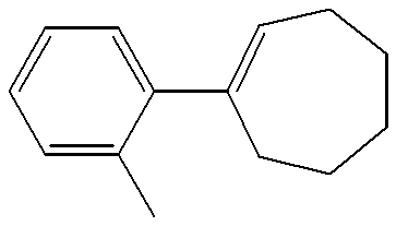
C1(C2=CCCCCC2)=CC=CC=C1C
